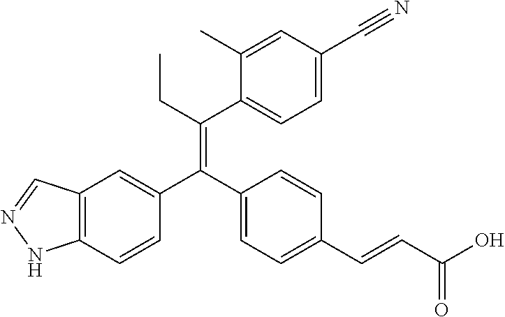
C12=C(C=CC(C(C3=CC=C(C=CC(O)=O)C=C3)=C(CC)C3=CC=C(C#N)C=C3C)=C1)NN=C2
